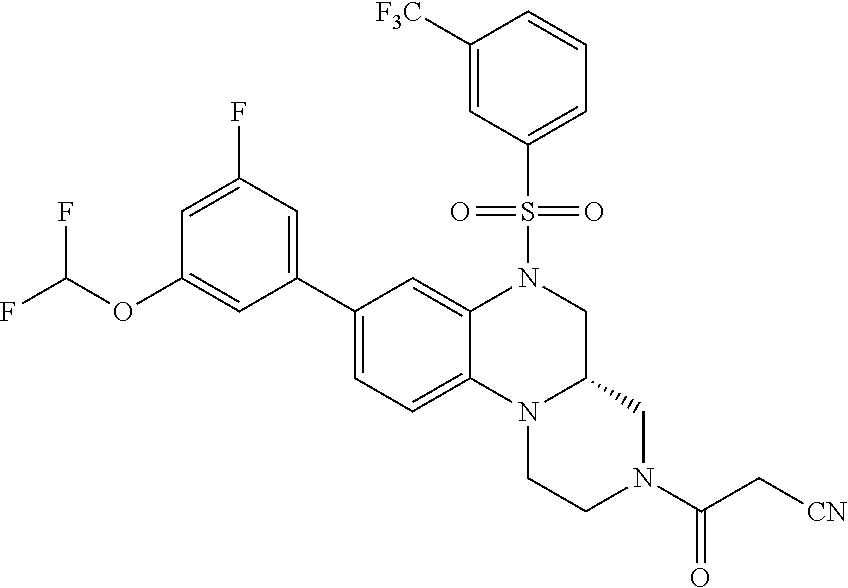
C1CN2C(CN1C(=O)C[CN])CN(S(=O)(=O)C1=CC=CC([F3C])=C1)C1=CC(C3=CC(F)=CC(OC(F)F)=C3)=CC=C21
